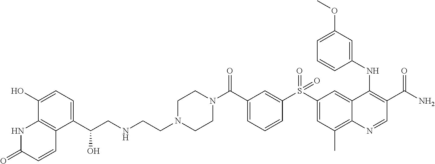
C1(C(CNCCN2CCN(C(C3=CC=CC(S(C4=CC(C)=C5C(=C4)C(NC4=CC(OC)=CC=C4)=C(C(N)=O)C=N5)(=O)=O)=C3)=O)CC2)O)=CC=C(O)C2=C1C=CC(=O)N2
